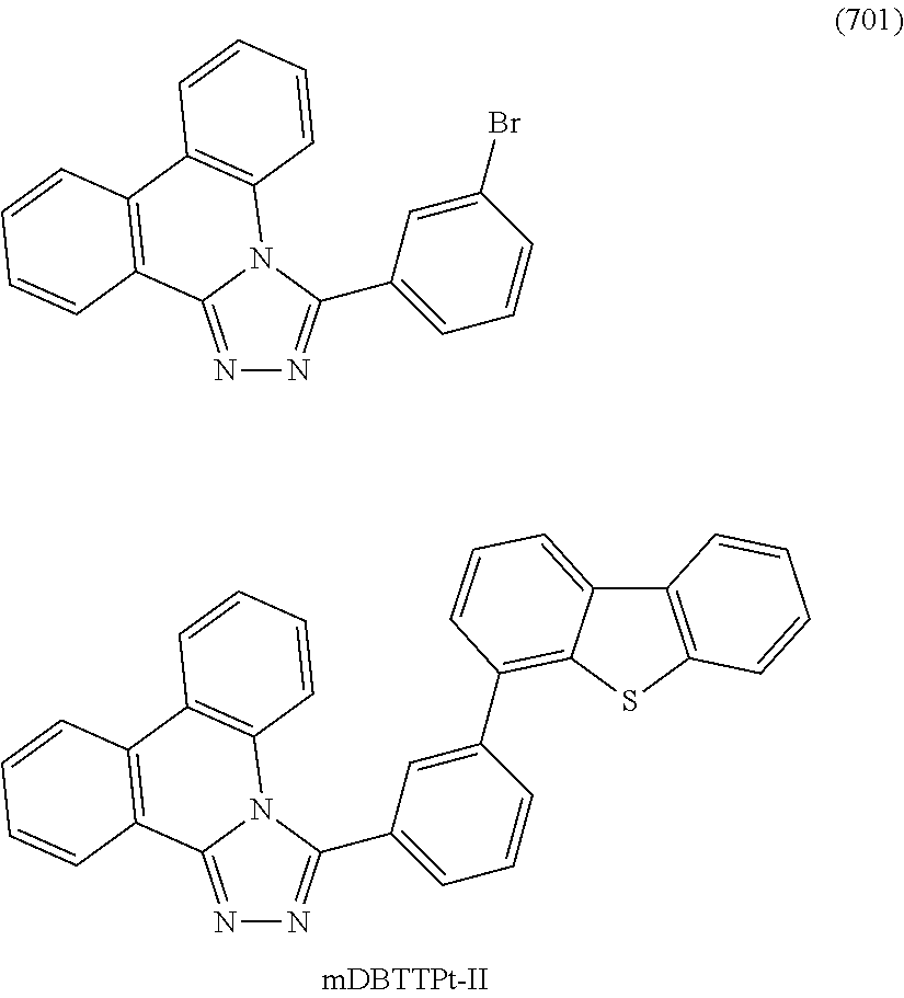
N1=C2N(C(C3=CC=CC(Br)=C3)=N1)C1=C(C3=C2C=CC=C3)C=CC=C1.N1=C2N(C(C3=CC=CC(C4=C5C(=CC=C4)C4=C(S5)C=CC=C4)=C3)=N1)C1=C(C3=C2C=CC=C3)C=CC=C1
